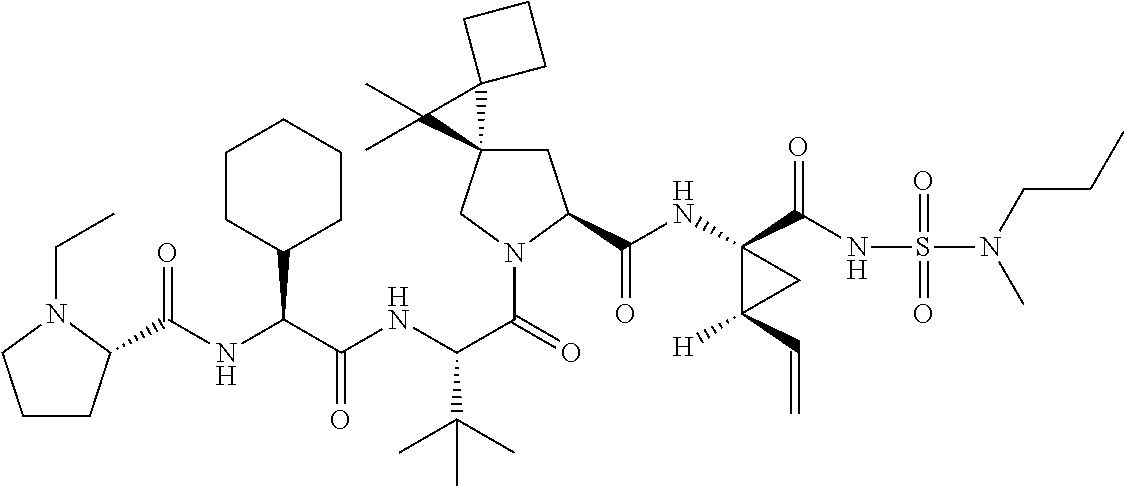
C1C2(CN(C(=O)C(NC(C(NC(=O)C3CCCN3CC)C3CCCCC3)=O)C(C)(C)C)C1C(NC1(C(NS(N(C)CCC)(=O)=O)=O)C([H])(C=C)C1)=O)C1(C2(C)C)CCC1
